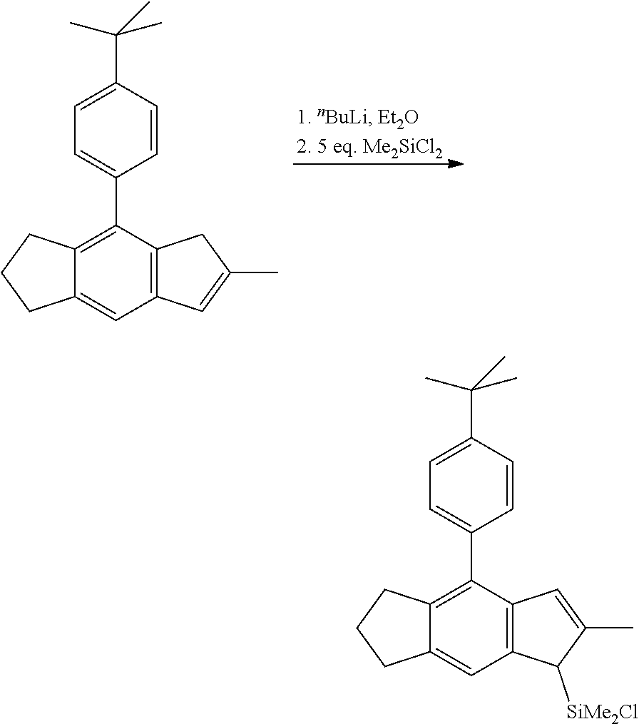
C1=C(C2=C3C(=CC4=C2CC(C)=C4)CCC3)C=CC(C(C)(C)C)=C1.C1=C(C2=C3C(=CC4=C2C=C(C)C4[SiMe2Cl])CCC3)C=CC(C(C)(C)C)=C1
